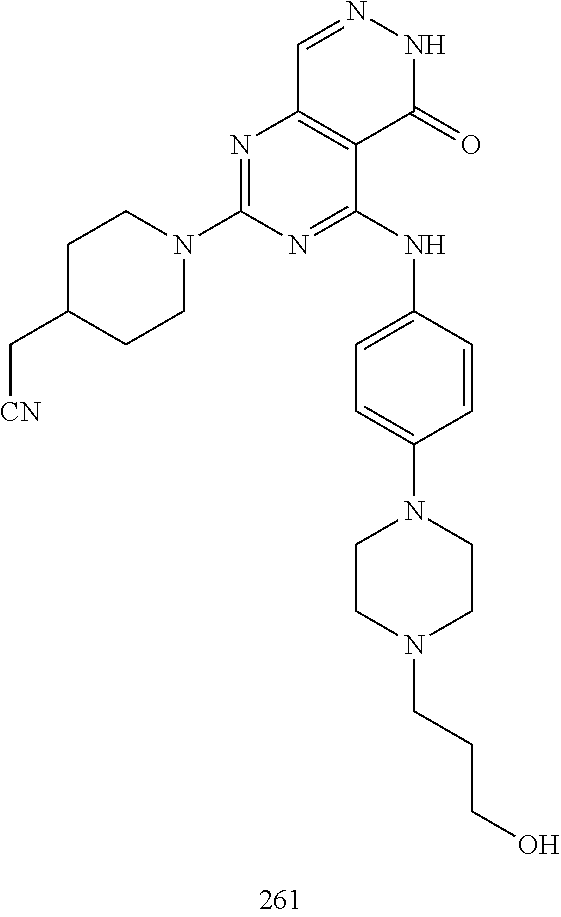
C1=NNC(=O)C2=C1N=C(N1CCC(C[CN])CC1)N=C2NC1=CC=C(N2CCN(CCCO)CC2)C=C1
